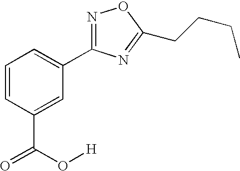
C1=CC(C(=O)O[H])=CC(C2=NOC(CCCC)=N2)=C1
